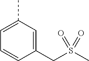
C1=C(C)C=C(CS(C)(=O)=O)C=C1
